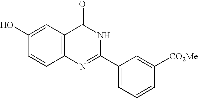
C1=CC([CO2Me])=CC(C2=NC3=C(C(=O)N2)C=C(O)C=C3)=C1
